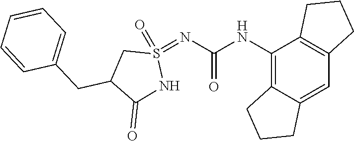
C12=C(NC(=O)N=S3(=O)CC(CC4=CC=CC=C4)C(=O)N3)C3=C(C=C1CCC2)CCC3
